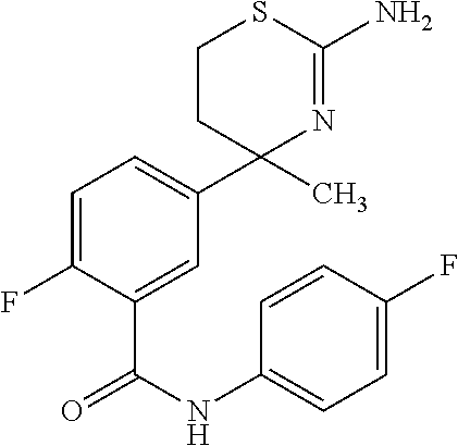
C1CC(C2=CC=C(F)C(C(NC3=CC=C(F)C=C3)=O)=C2)(C)N=C(N)S1
